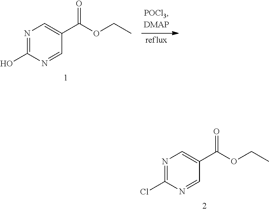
N1=C(Cl)N=CC(C(=O)OCC)=C1.N1=C(O)N=CC(C(=O)OCC)=C1
